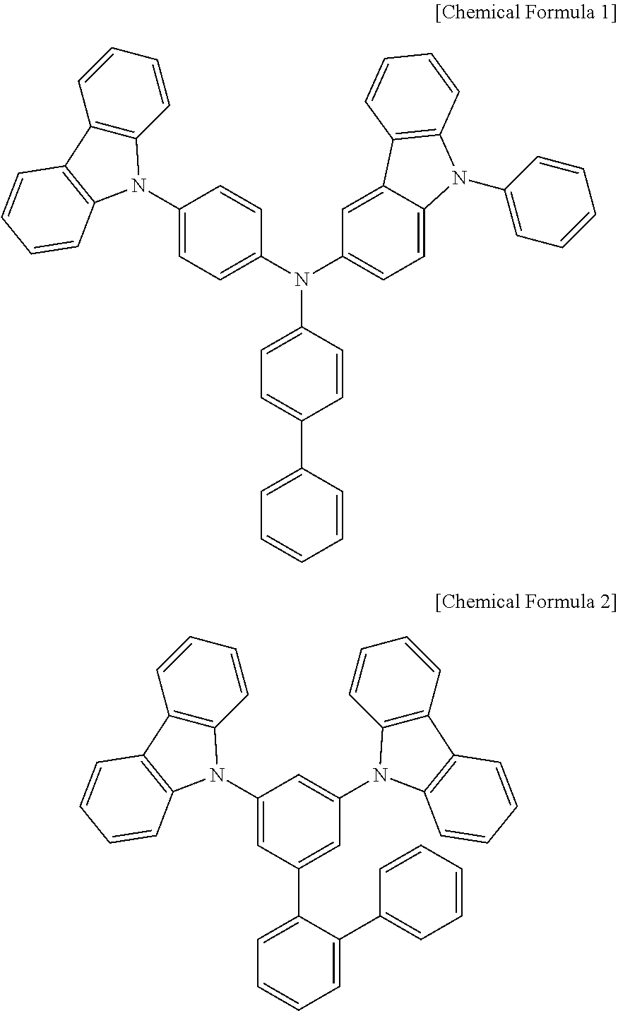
C1=CC(C2=CC=C(N(C3=CC=C(N4C5=C(C=CC=C5)C5=C4C=CC=C5)C=C3)C3=CC=C4C(=C3)C3=C(N4C4=CC=CC=C4)C=CC=C3)C=C2)=CC=C1.C1=C(C2=CC=CC=C2)C(C2=CC(N3C4=C(C=CC=C4)C4=C3C=CC=C4)=CC(N3C4=C(C=CC=C4)C4=C3C=CC=C4)=C2)=CC=C1
